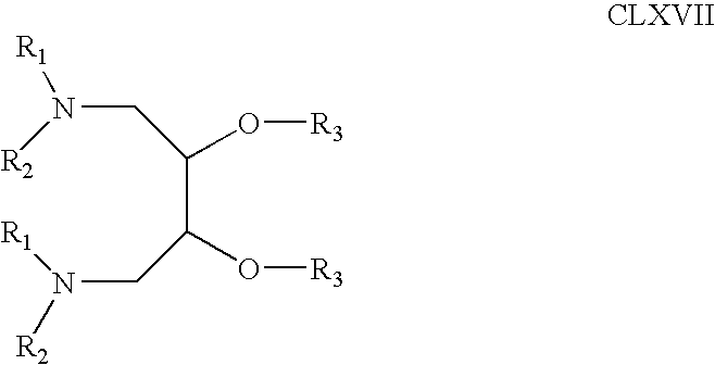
C(C(CN([R2])[R1])O[R3])(CN([R1])[R2])O[R3]
